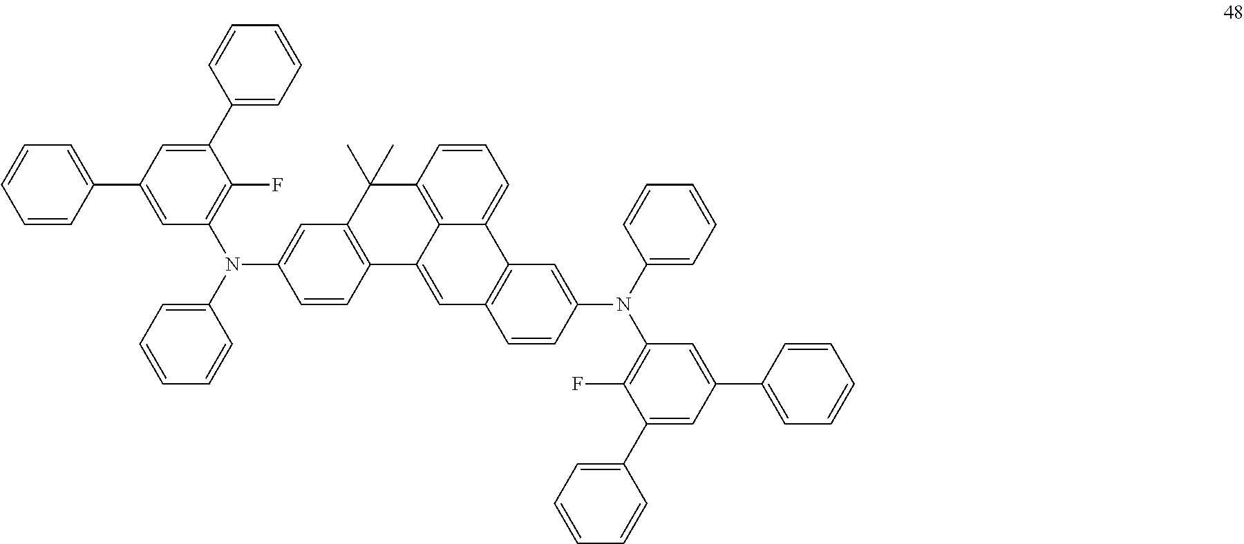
C1=CC2=C(C=C1N(C1=CC=CC=C1)C1=C(F)C(C3=CC=CC=C3)=CC(C3=CC=CC=C3)=C1)C(C)(C)C1=C3C2=CC2=C(C3=CC=C1)C=C(N(C1=CC=CC=C1)C1=C(F)C(C3=CC=CC=C3)=CC(C3=CC=CC=C3)=C1)C=C2
